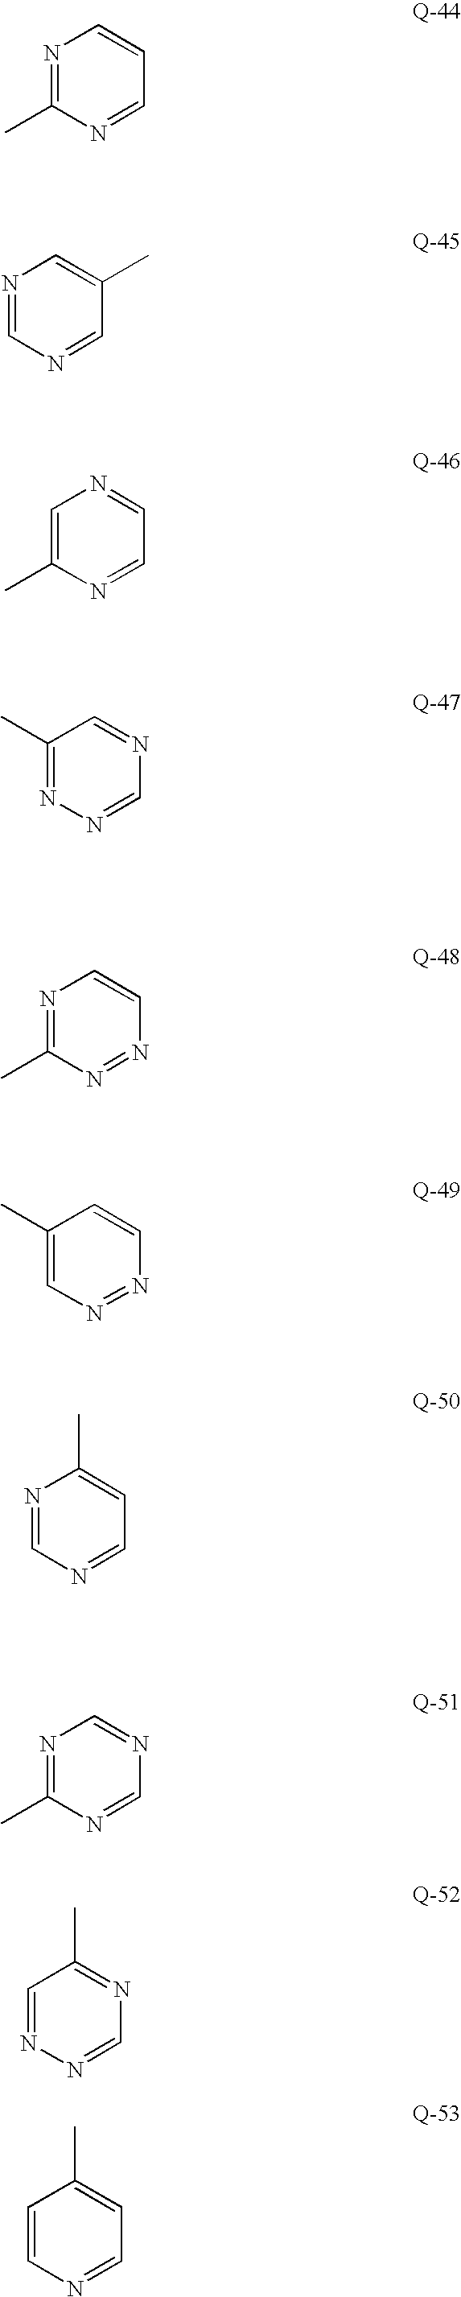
N1=C(C)N=CC=C1.N1=CN=CC(C)=C1.C1=C(C)N=CC=N1.C1(C)=NN=CN=C1.N1=C(C)N=NC=C1.C1(C)=CN=NC=C1.N1=CN=CC=C1C.N1=C(C)N=CN=C1.C1=NN=CN=C1C.C1=CN=CC=C1C
